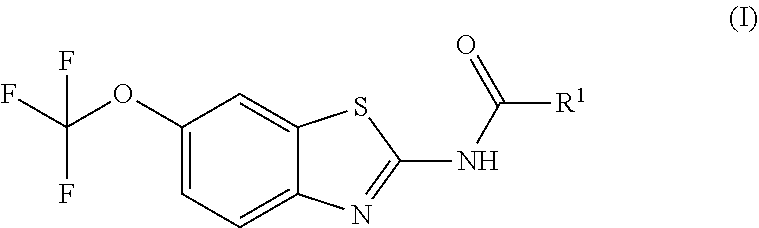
C12=CC=C(OC(F)(F)F)C=C1SC(NC([R1])=O)=N2
